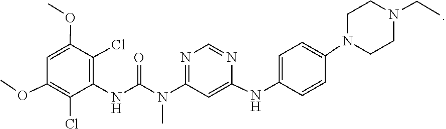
N(C)(C(NC1=C(Cl)C(OC)=CC(OC)=C1Cl)=O)C1=NC=NC(NC2=CC=C(N3CCN(CC)CC3)C=C2)=C1
